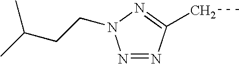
N1=NC(CC)=NN1CCC(C)C
